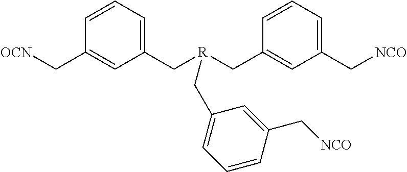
C1(C[OCN])=CC(C[R](CC2=CC(C[NCO])=CC=C2)CC2=CC=CC(C[NCO])=C2)=CC=C1
